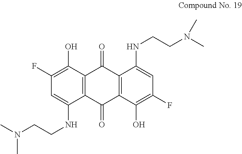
C12=C(C(O)=C(F)C=C1NCCN(C)C)C(=O)C1=C(C2=O)C(O)=C(F)C=C1NCCN(C)C
